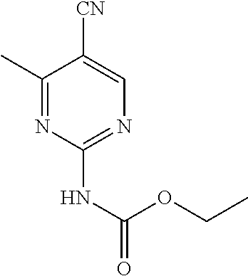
C1(C)=NC(NC(=O)OCC)=NC=C1[CN]
